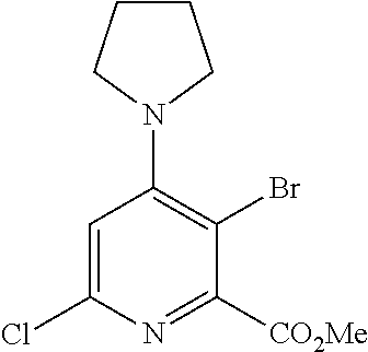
C1=C(Cl)N=C([CO2Me])C(Br)=C1N1CCCC1
